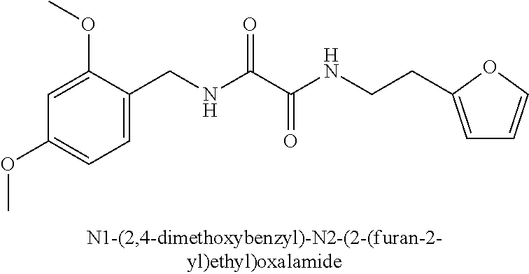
C1(OC)=CC(OC)=CC=C1CNC(C(NCCC1=CC=CO1)=O)=O
